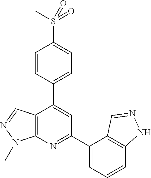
C12=C(N=C(C3=CC=CC4=C3C=NN4)C=C1C1=CC=C(S(C)(=O)=O)C=C1)N(C)N=C2
